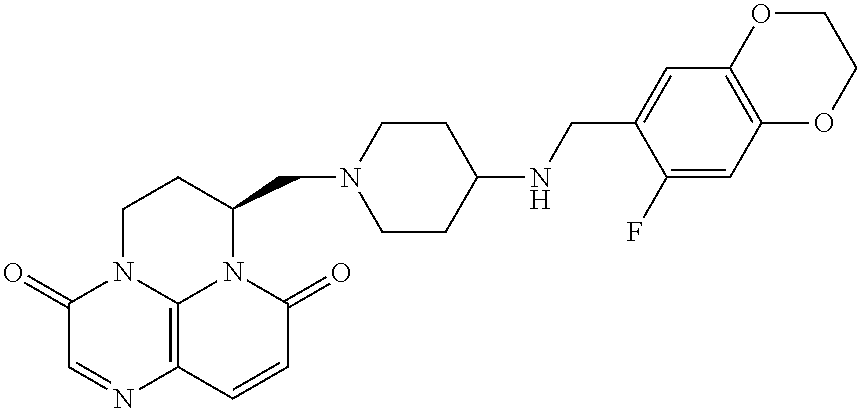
C1(=O)C=NC2=C3N1CCC(CN1CCC(NCC4=CC5=C(C=C4F)OCCO5)CC1)N3C(=O)C=C2
